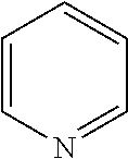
C1=CN=CC=C1
